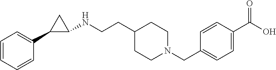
C1=CC=CC(C2C(NCCC3CCN(CC4=CC=C(C(O)=O)C=C4)CC3)C2)=C1
